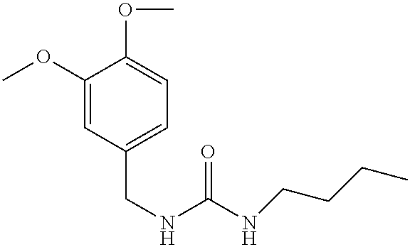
COC1=CC(CNC(=O)NCCCC)=CC=C1OC
